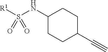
C1(NS([R1])(=O)=O)CCC(C#C)CC1
